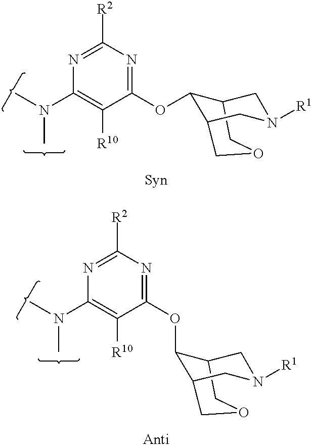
C1N([R1])CC2C(OC3=NC([R2])=NC(N(C)C)=C3[R10])C1COC2.C1N([R1])CC2COCC1C2OC1=NC([R2])=NC(N(C)C)=C1[R10]
